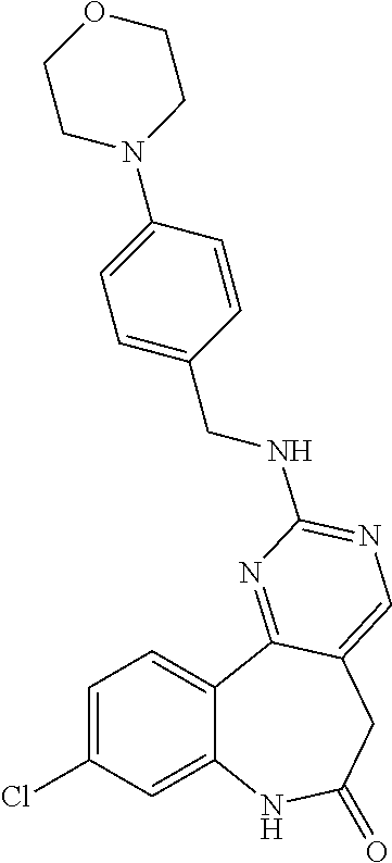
C1=C(Cl)C=C2C(=C1)C1=NC(NCC3=CC=C(N4CCOCC4)C=C3)=NC=C1CC(=O)N2
